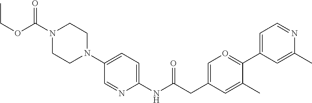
N1(C(OCC)=O)CCN(C2=CC=C(NC(CC3=CO=C(C4=CC=NC(C)=C4)C(C)=C3)=O)N=C2)CC1
